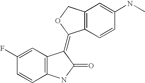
C12=C(C=CC(NC)=C1)C(=C1C3=C(C=CC(F)=C3)NC1=O)OC2
